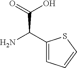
C1(C(N)C(=O)O)=CC=CS1
